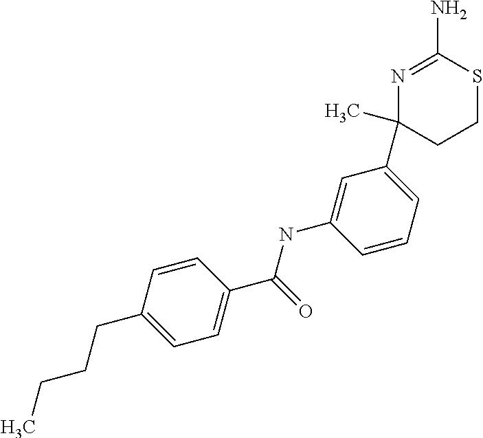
C1=CC(CCCC)=CC=C1C(=O)NC1=CC(C2(C)CCSC(N)=N2)=CC=C1
